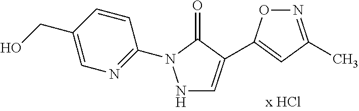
N1C=C(C2=CC(C)=NO2)C(=O)N1C1=NC=C(CO)C=C1
